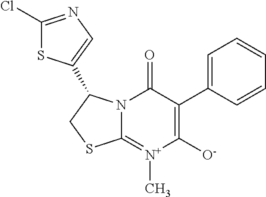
C1(Cl)=NC=C(C2N3C(=[N+](C)C([O-])=C(C4=CC=CC=C4)C3=O)SC2)S1
